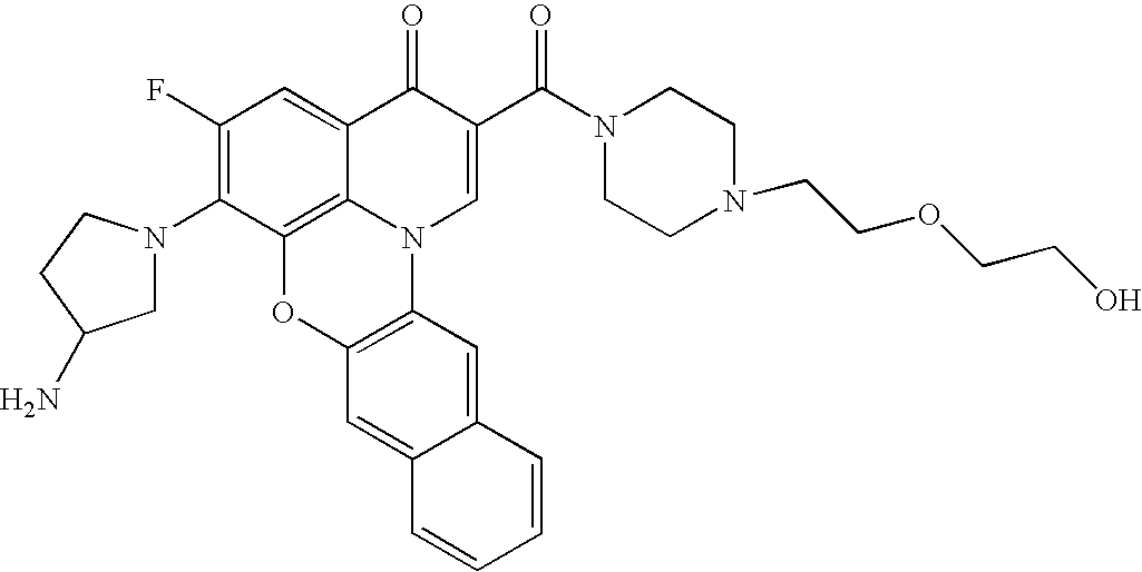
C12=C3C(=CC(F)=C1N1CC(N)CC1)C(=O)C(C(=O)N1CCN(CCOCCO)CC1)=CN3C1=C(O2)C=C2C(=C1)C=CC=C2
